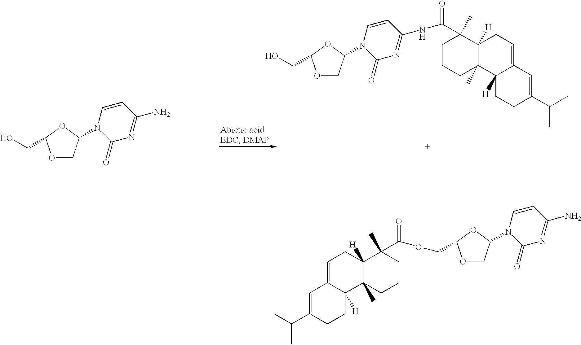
C1OC(COC(=O)C2(C)CCCC3(C)C2([H])CC=C2C3([H])CCC(C(C)C)=C2)OC1N1C(=O)N=C(N)C=C1.O1CC(N2C(=O)N=C(N)C=C2)OC1CO.O1CC(N2C(=O)N=C(NC(=O)C3(C)CCCC4(C)C3([H])CC=C3C4([H])CCC(C(C)C)=C3)C=C2)OC1CO
